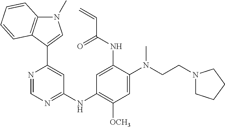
C1=NC(C2=CN(C)C3=C2C=CC=C3)=CC(NC2=C([OCH3])C=C(N(CCN3CCCC3)C)C(NC(C=C)=O)=C2)=N1
